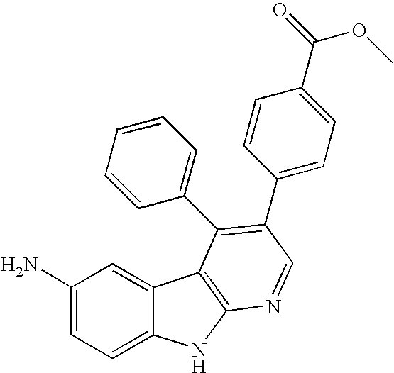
C1(N)=CC=C2C(=C1)C1=C(N2)N=CC(C2=CC=C(C(OC)=O)C=C2)=C1C1=CC=CC=C1
